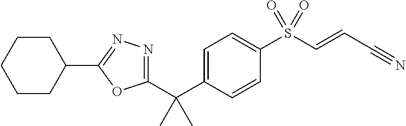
C1=C(C(C2=NN=C(C3CCCCC3)O2)(C)C)C=CC(S(C=CC#N)(=O)=O)=C1
